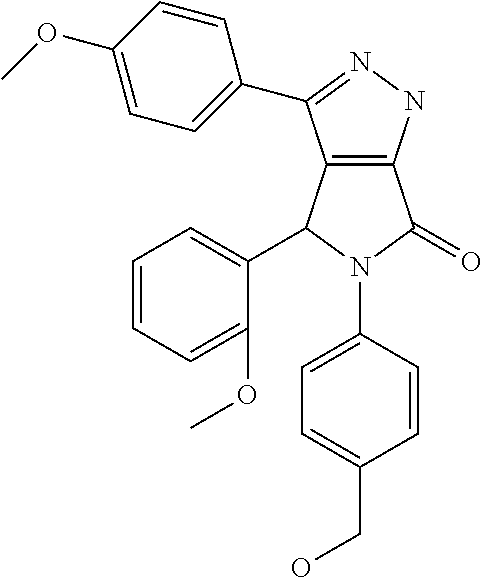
C12=C(NN=C1C1=CC=C(OC)C=C1)C(=O)N(C1=CC=C(CO)C=C1)C2C1=CC=CC=C1OC
